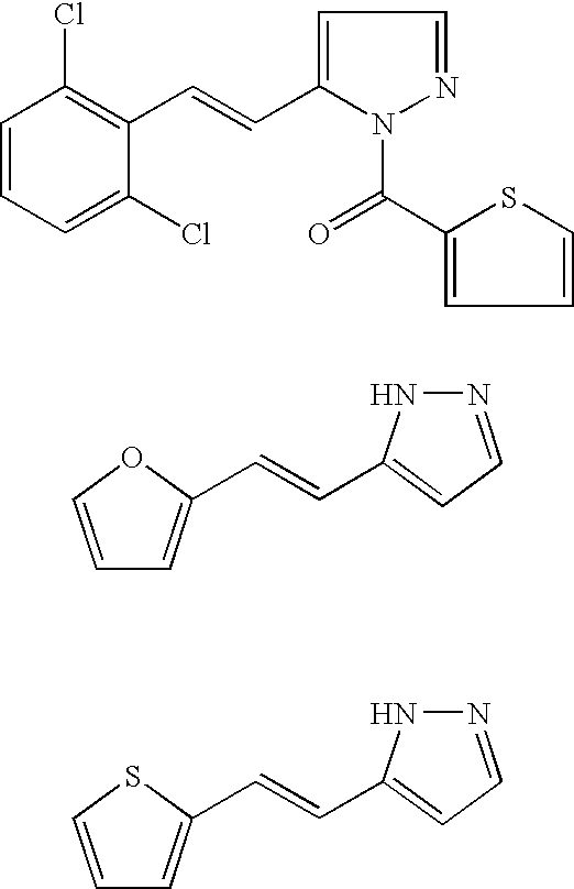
C1=CC=C(Cl)C(C=CC2=CC=NN2C(=O)C2=CC=CS2)=C1Cl.C1=COC(C=CC2=CC=NN2)=C1.C1=CSC(C=CC2=CC=NN2)=C1
